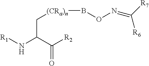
[(CRa)n](BON=C([R7])[R6])CC(N[R1])C([R2])=O
